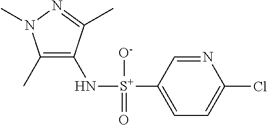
C1(C)=C(N[S+](C2=CC=C(Cl)N=C2)([O-])=O)C(C)=NN1C
